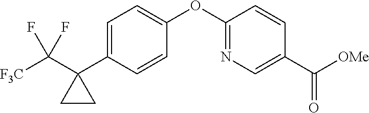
C1=C(C2(C([F3C])(F)F)CC2)C=CC(OC2=NC=C(C([OMe])=O)C=C2)=C1
